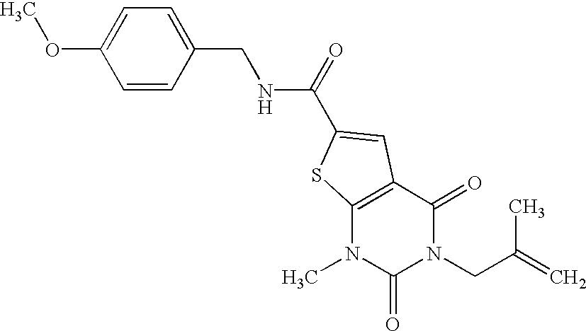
C1=CC(CNC(=O)C2=CC3=C(N(C)C(=O)N(CC(=C)C)C3=O)S2)=CC=C1OC
